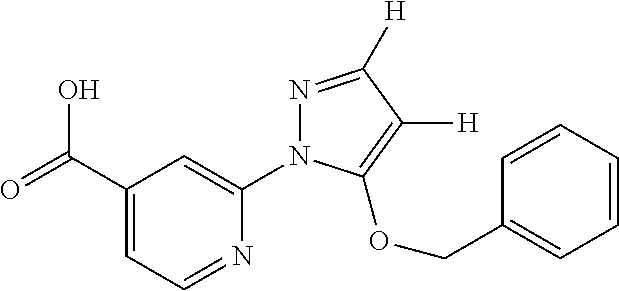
OC(C1=CC=NC(N2N=C([H])C([H])=C2OCC2=CC=CC=C2)=C1)=O
